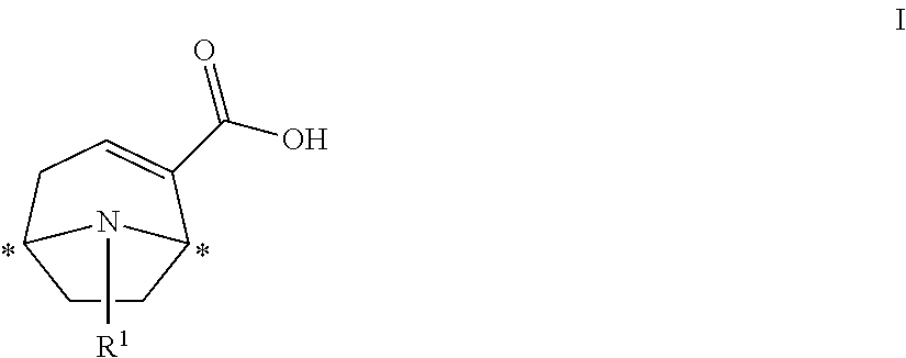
C1CC2C(C(O)=O)=CCC1N2[R1]
